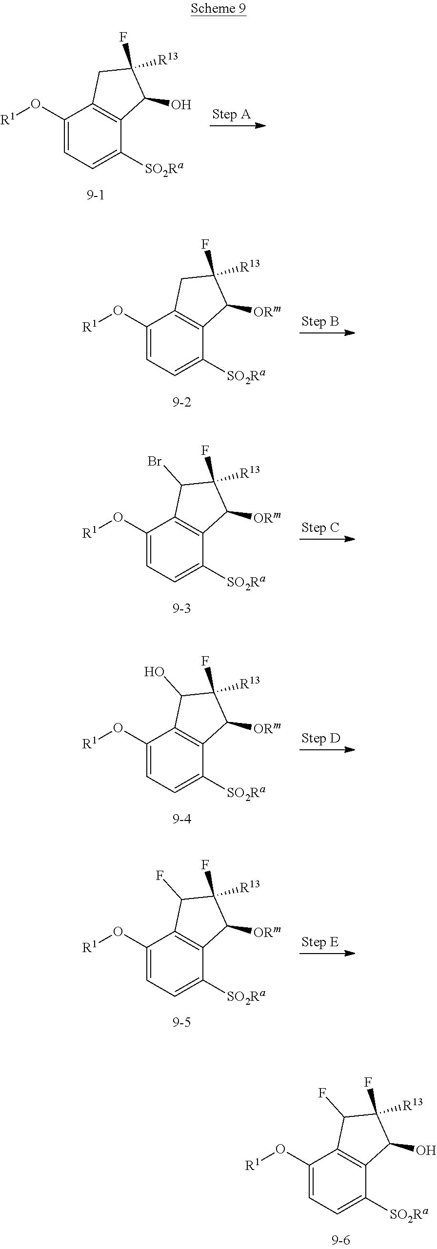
C1(O[R1])=CC=C([SO2Ra])C2=C1C(F)C([R13])(F)C2O.C1(O[R1])=CC=C([SO2Ra])C2=C1CC([R13])(F)C2O.C1(O[R1])=CC=C([SO2Ra])C2=C1CC([R13])(F)C2[ORm].C1(O[R1])=CC=C([SO2Ra])C2=C1C(Br)C([R13])(F)C2[ORm].C1(O[R1])=CC=C([SO2Ra])C2=C1C(O)C([R13])(F)C2[ORm].C1(O[R1])=CC=C([SO2Ra])C2=C1C(F)C([R13])(F)C2[ORm]
